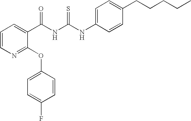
C1=CN=C(OC2=CC=C(F)C=C2)C(C(NC(NC2=CC=C(CCCCC)C=C2)=S)=O)=C1
